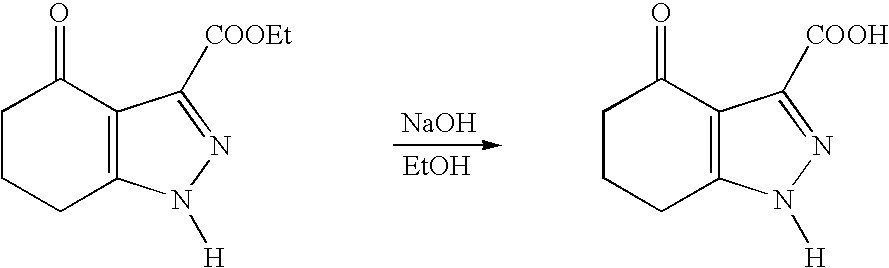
[NaOH].[EtOH].C1CCC2=C(C1=O)C([COOH])=NN2[H].C1CCC2=C(C1=O)C([COOEt])=NN2[H]
